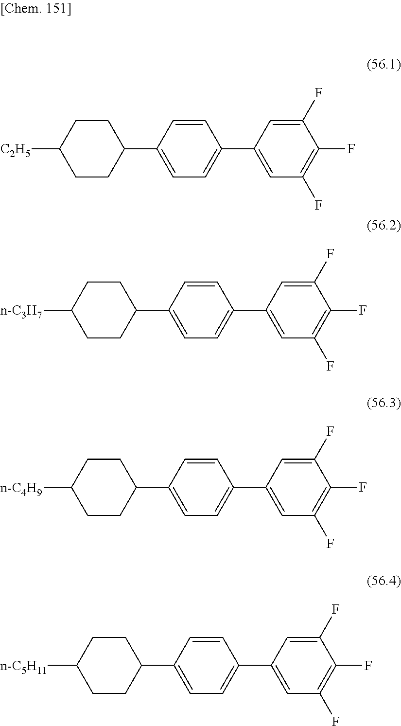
C1=CC(C2CCC([C2H5])CC2)=CC=C1C1=CC(F)=C(F)C(F)=C1.C1=CC(C2CCC([n-C3H7])CC2)=CC=C1C1=CC(F)=C(F)C(F)=C1.C1=CC(C2CCC([n-C4H9])CC2)=CC=C1C1=CC(F)=C(F)C(F)=C1.C1=CC(C2CCC([n-C5H11])CC2)=CC=C1C1=CC(F)=C(F)C(F)=C1
